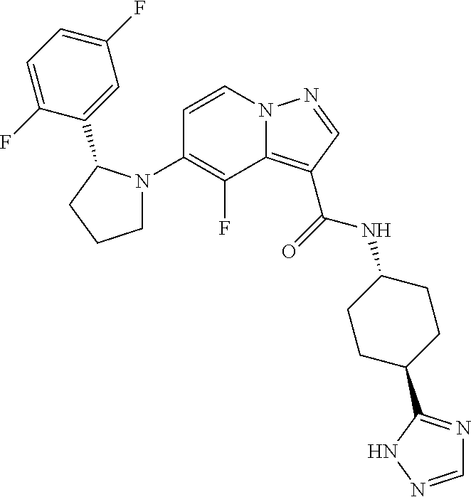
C1=CN2C(=C(C(=O)NC3CCC(C4=NC=NN4)CC3)C=N2)C(F)=C1N1CCCC1C1=CC(F)=CC=C1F
